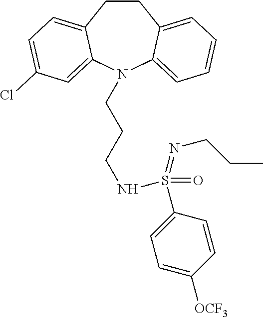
C1CC2=CC=C(Cl)C=C2N(CCCNS(C2=CC=C([OCF3])C=C2)(=NCCC)=O)C2=CC=CC=C12
